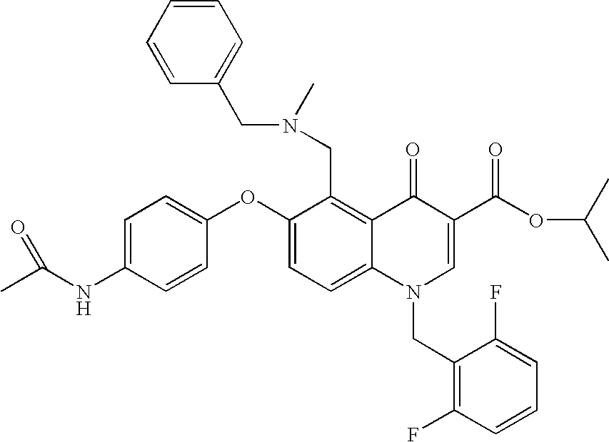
C1=C(NC(C)=O)C=CC(OC2=CC=C3C(=C2CN(CC2=CC=CC=C2)C)C(=O)C(C(OC(C)C)=O)=CN3CC2=C(F)C=CC=C2F)=C1
